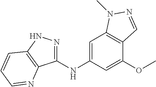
C1(NC2=CC3=C(C(OC)=C2)C=NN3C)=NNC2=C1N=CC=C2
